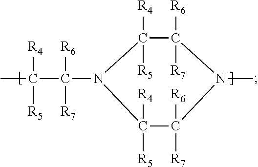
N1(C(C([R4])([R5])C)([R6])[R7])C([R4])([R5])C([R6])([R7])N(C)C([R6])([R7])C1([R4])[R5]
